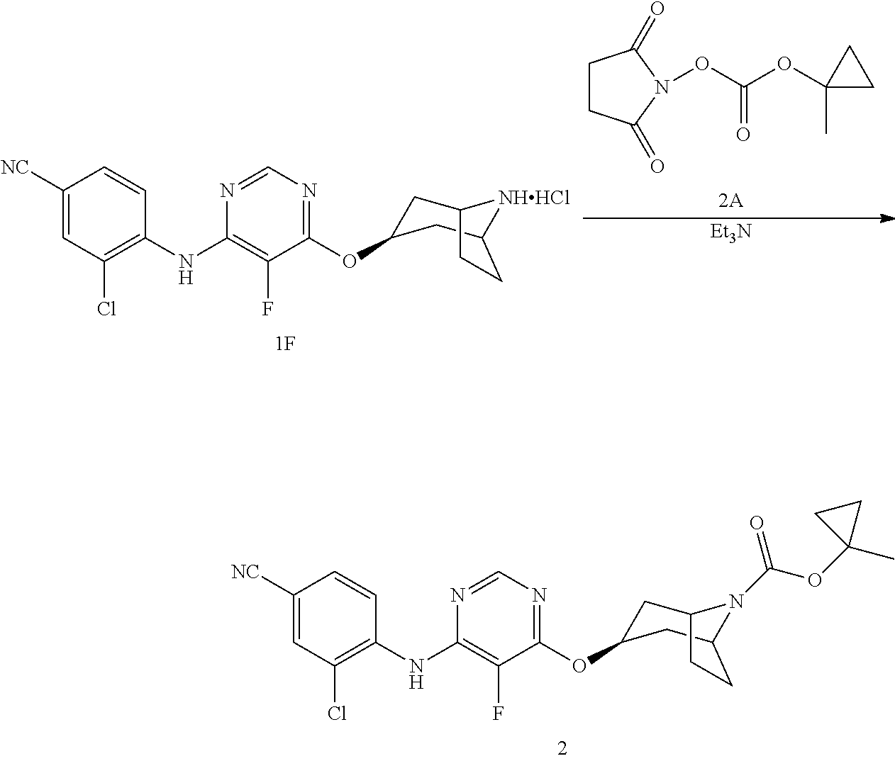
C1([NC])=CC(Cl)=C(NC2=C(F)C(OC3CC4N(C(OC5(C)CC5)=O)C(C3)CC4)=NC=N2)C=C1.C1([NC])=CC(Cl)=C(NC2=C(F)C(OC3CC4[NHHCl]C(C3)CC4)=NC=N2)C=C1.C1CC(=O)N(OC(OC2(C)CC2)=O)C1=O.[Et3N]
